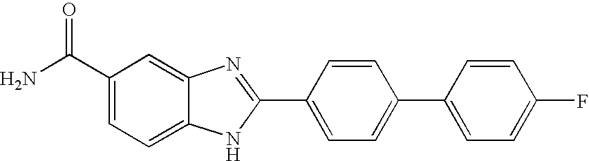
C1=CC(C2=NC3=CC(C(N)=O)=CC=C3N2)=CC=C1C1=CC=C(F)C=C1
